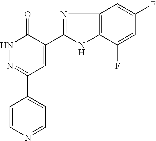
C1=CN=CC=C1C1=NNC(=O)C(C2=NC3=C(N2)C(F)=CC(F)=C3)=C1
